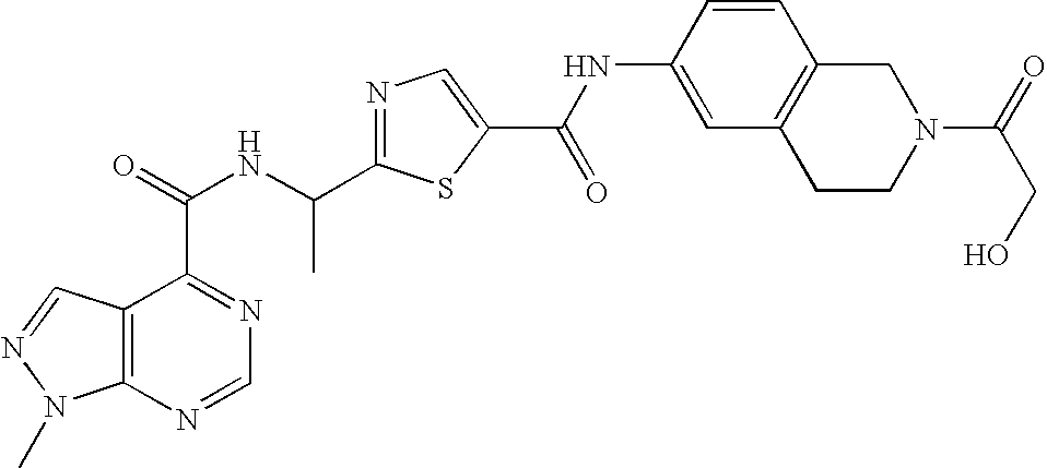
C12=C(N=CN=C1C(=O)NC(C1=NC=C(C(NC3=CC4=C(C=C3)CN(C(=O)CO)CC4)=O)S1)C)N(C)N=C2
